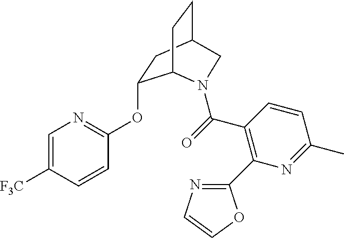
C1=C([F3C])C=CC(OC2CC3CCC2N(C(=O)C2=C(C4=NC=CO4)N=C(C)C=C2)C3)=N1
